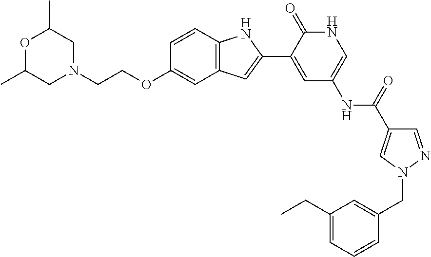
C1=NN(CC2=CC(CC)=CC=C2)C=C1C(=O)NC1=CNC(=O)C(C2=CC3=C(N2)C=CC(OCCN2CC(C)OC(C)C2)=C3)=C1
